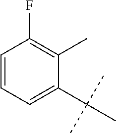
C1=CC=C(C(C)(C)C)C(C)=C1F
